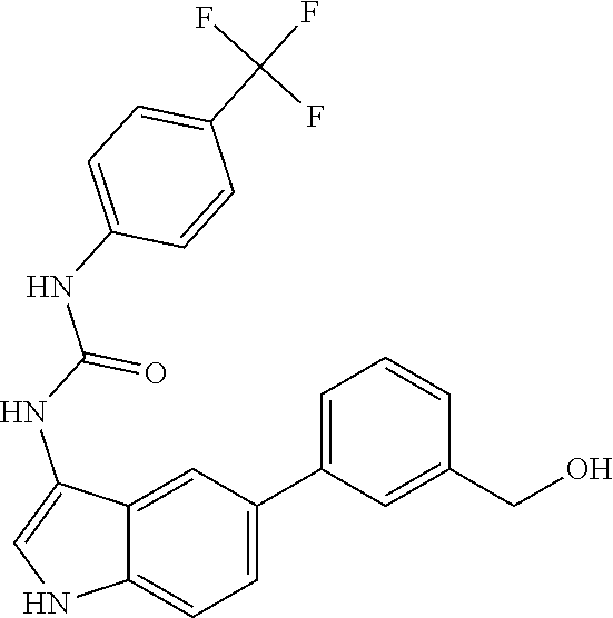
C12=CC=C(C3=CC=CC(CO)=C3)C=C1C(NC(NC1=CC=C(C(F)(F)F)C=C1)=O)=CN2
